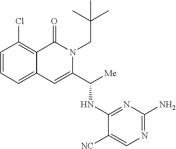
C1(Cl)=C2C(=CC=C1)C=C(C([Me])NC1=NC(N)=NC=C1[NC])N(CC(C)(C)C)C2=O
